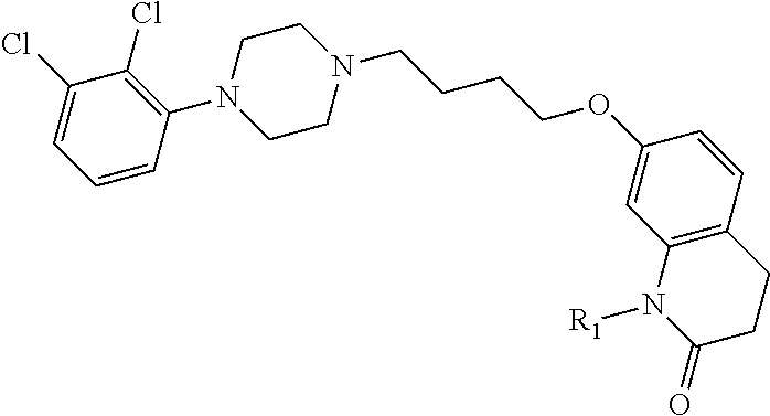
C1(=O)CCC2=C(N1[R1])C=C(OCCCCN1CCN(C3=C(Cl)C(Cl)=CC=C3)CC1)C=C2
